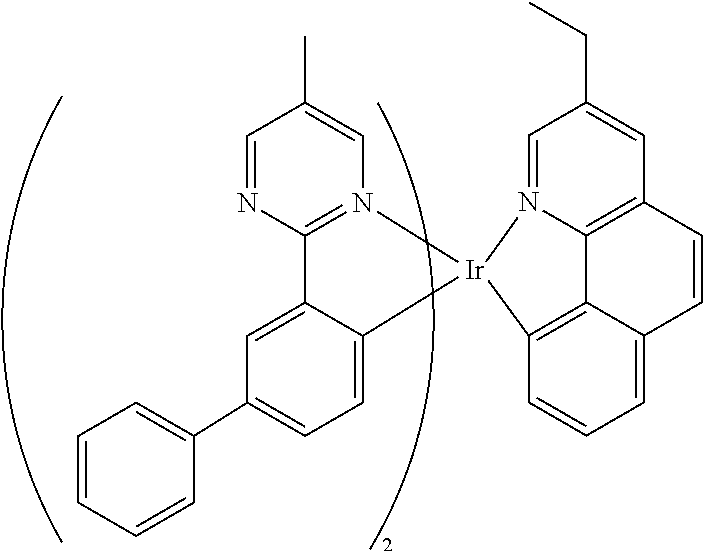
C1=CC=CC(C2=CC=C3C(=C2)C2=N(C=C(C)C=N2)[Ir]32N3=CC(CC)=CC4=C3C3=C2C=CC=C3C=C4)=C1
